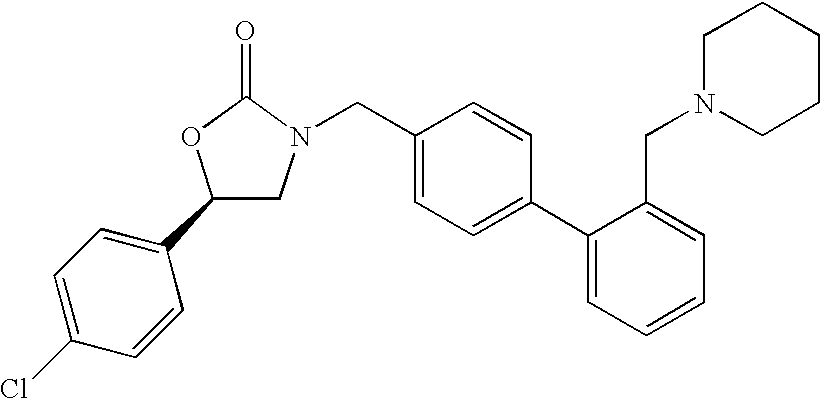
C1(C2=CC=C(Cl)C=C2)CN(CC2=CC=C(C3=CC=CC=C3CN3CCCCC3)C=C2)C(=O)O1
